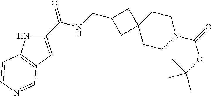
C1CC2(CCN1C(OC(C)(C)C)=O)CC(CNC(C1=CC3=C(N1)C=CN=C3)=O)C2
